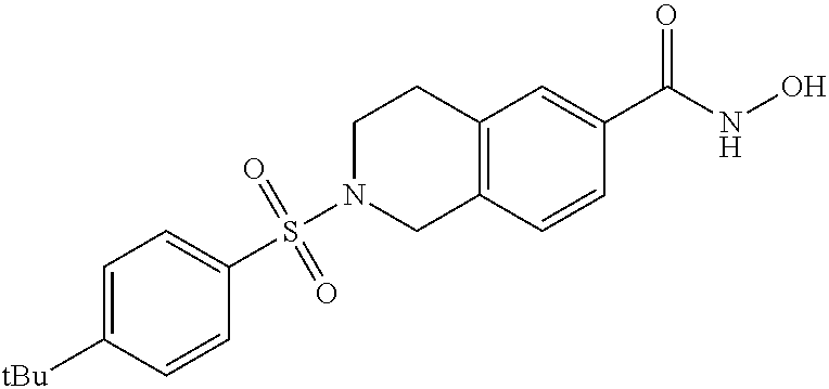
S(N1CC2=C(CC1)C=C(C(NO)=O)C=C2)(C1=CC=C([tBu])C=C1)(=O)=O
